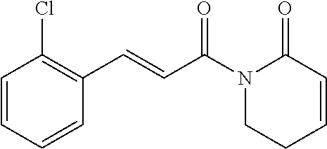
C1=CC=CC(C=CC(N2CCC=CC2=O)=O)=C1Cl
